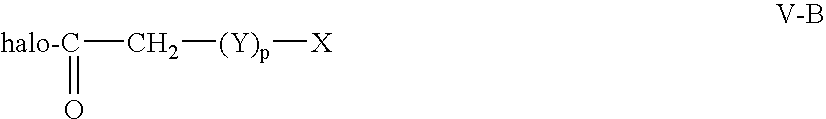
[halo-C](C[(Y)p][X])=O
